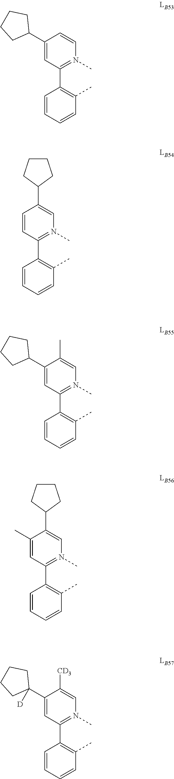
C1=CC(C2=C(C)C=CC=C2)=N(C)C=C1C1CCCC1.C1(C2CCCC2)=CC(C2=C(C)C=CC=C2)=N(C)C=C1C.C1(C)=CC(C2=C(C)C=CC=C2)=N(C)C=C1C1CCCC1.C1(C2([D])CCCC2)=CC(C2=C(C)C=CC=C2)=N(C)C=C1[CD3].C1(C2CCCC2)=CC(C2=C(C)C=CC=C2)=N(C)C=C1
